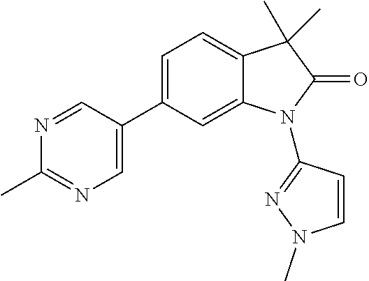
C1=C(C2=CC=C3C(=C2)N(C2=NN(C)C=C2)C(=O)C3(C)C)C=NC(C)=N1
